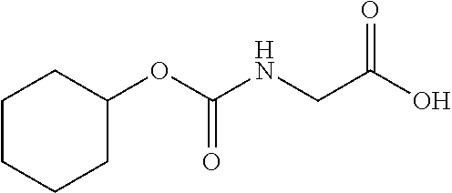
C1CCCC(OC(NCC(O)=O)=O)C1
